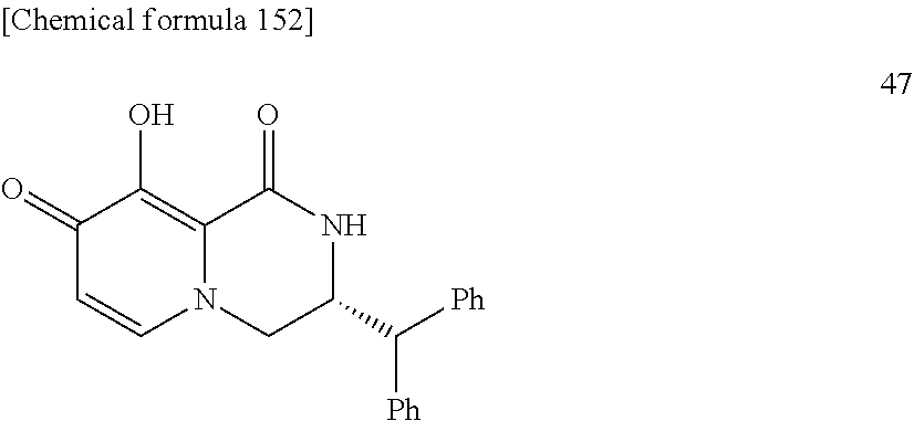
C12=C(O)C(=O)C=CN1CC(C([Ph])[Ph])NC2=O
